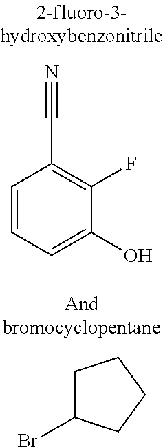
C1=CC=C(O)C(F)=C1C#N.BrC1CCCC1
